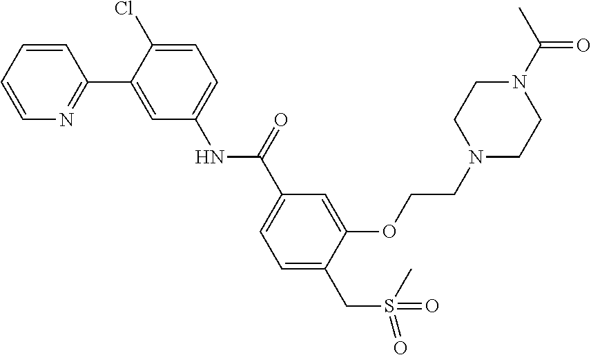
N1=C(C2=CC(NC(C3=CC=C(CS(=O)(=O)C)C(OCCN4CCN(C(=O)C)CC4)=C3)=O)=CC=C2Cl)C=CC=C1
